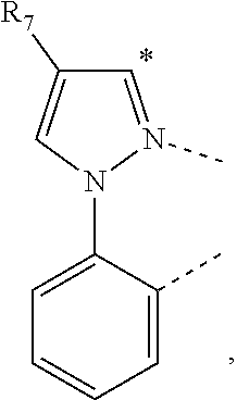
C1(C)=CC=CC=C1N1C=C([R7])C=N1C
